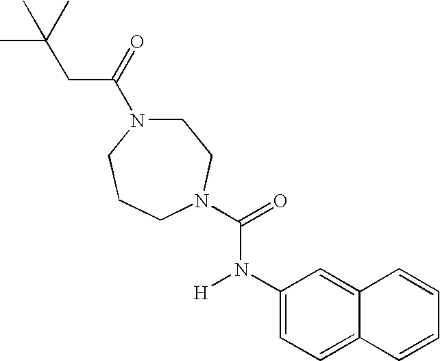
C(C(=O)N1CCN(C(=O)N(C2=CC=C3C(=C2)C=CC=C3)[H])CCC1)C(C)(C)C
